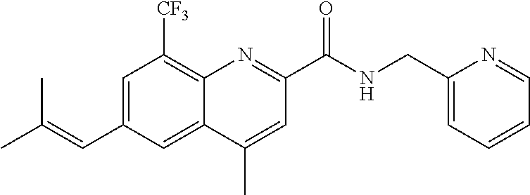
C12=C([CF3])C=C(C=C(C)C)C=C1C(C)=CC(C(NCC1=CC=CC=N1)=O)=N2
